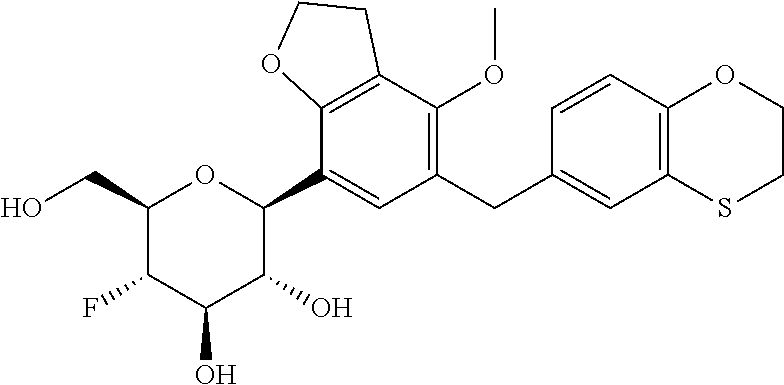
C12=C(SCCO1)C=C(CC1=C(OC)C3=C(C(C4OC(CO)C(F)C(O)C4O)=C1)OCC3)C=C2
